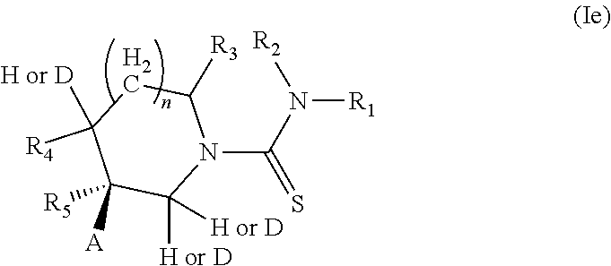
C1([A])([R5])C([H or D])([H or D])N(C(N([R2])[R1])=S)C([R3])CC1([R4])[H or D]
